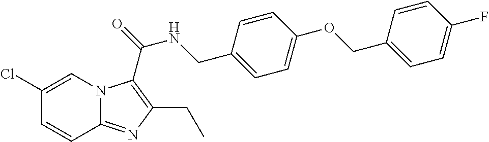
C1(Cl)=CN2C(=NC(CC)=C2C(=O)NCC2=CC=C(OCC3=CC=C(F)C=C3)C=C2)C=C1
